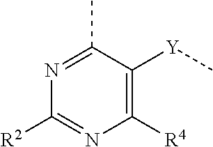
C1([R4])=C([Y]C)C(C)=NC([R2])=N1
